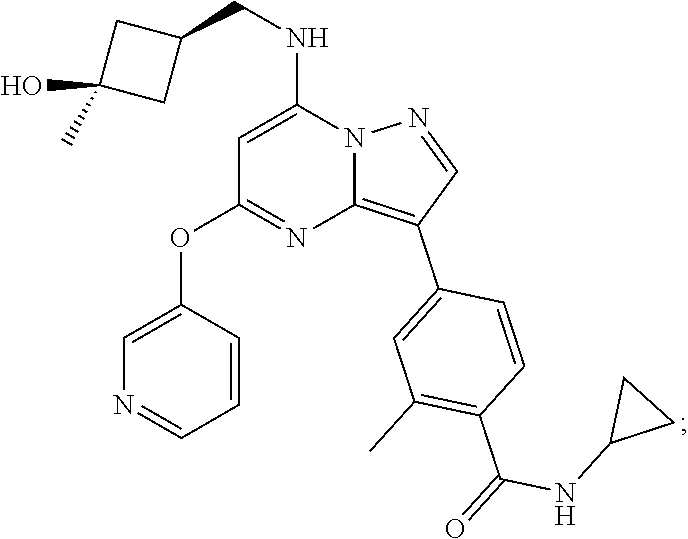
C1(NC(C2=C(C)C=C(C3=C4N=C(OC5=CN=CC=C5)C=C(NCC5CC(O)(C)C5)N4N=C3)C=C2)=O)CC1
